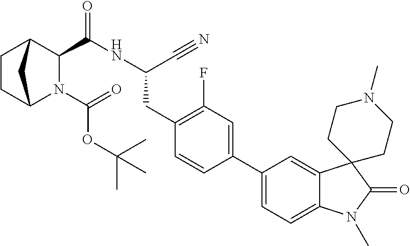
C1CC2N(C(=O)OC(C)(C)C)C(C(=O)NC(CC3=C(F)C=C(C4=CC=C5C(=C4)C4(C(=O)N5C)CCN(C)CC4)C=C3)C#N)C1C2
